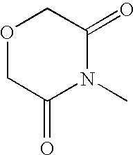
O1CC(=O)N(C)C(=O)C1
